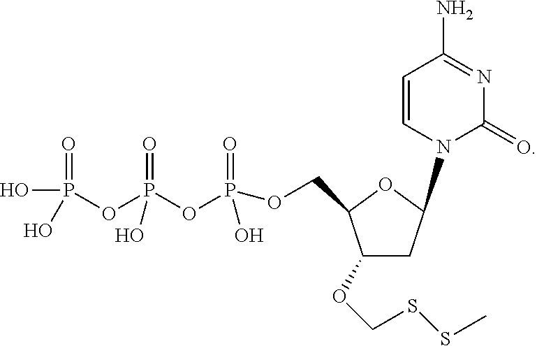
O(P(=O)(O)OP(=O)(O)OP(=O)(O)O)CC1C(OCSSC)CC(N2C(=O)N=C(N)C=C2)O1
